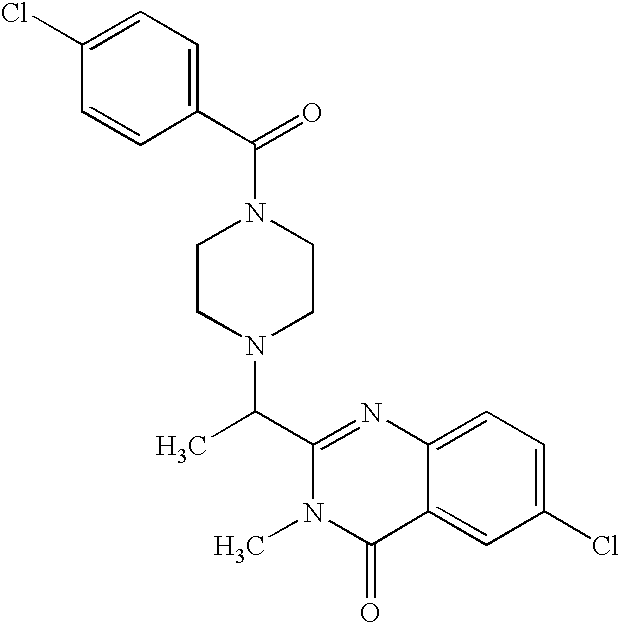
N1(C(C2=CC=C(Cl)C=C2)=O)CCN(C(C2=NC3=CC=C(Cl)C=C3C(=O)N2C)C)CC1
